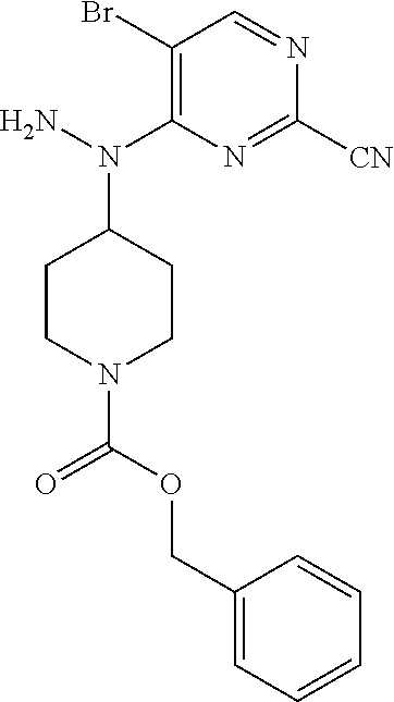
NN(C1=C(Br)C=NC([CN])=N1)C1CCN(C(=O)OCC2=CC=CC=C2)CC1
